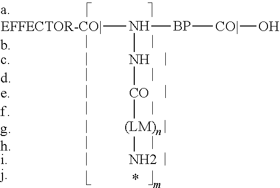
N([BP][CO|]O)([EFFECTOR-CO|])N[CO][(LM)n]N
